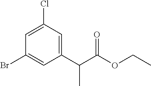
C1=C(Cl)C=C(C(C(OCC)=O)C)C=C1Br
